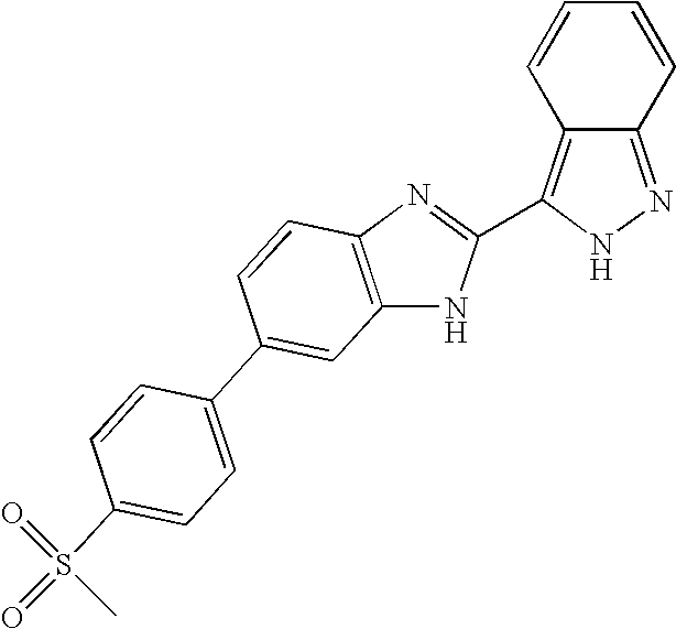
C1=CC2=C(C3=NC4=C(N3)C=C(C3=CC=C(S(=O)(=O)C)C=C3)C=C4)NN=C2C=C1
